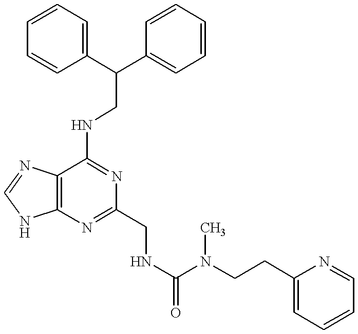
C12=C(N=C(CNC(N(CCC3=CC=CC=N3)C)=O)N=C1NCC(C1=CC=CC=C1)C1=CC=CC=C1)NC=N2
